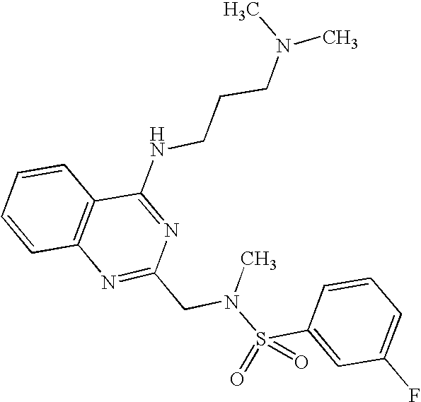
C1=CC2=C(C=C1)C(NCCCN(C)C)=NC(CN(S(C1=CC(F)=CC=C1)(=O)=O)C)=N2
